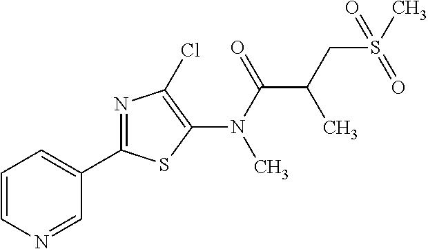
C1=CN=CC(C2=NC(Cl)=C(N(C(=O)C(CS(=O)(C)=O)C)C)S2)=C1
